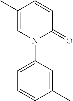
C1(C)=CN(C2=CC=CC(C)=C2)C(=O)C=C1
